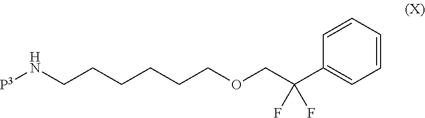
[P3]NCCCCCCOCC(C1=CC=CC=C1)(F)F
